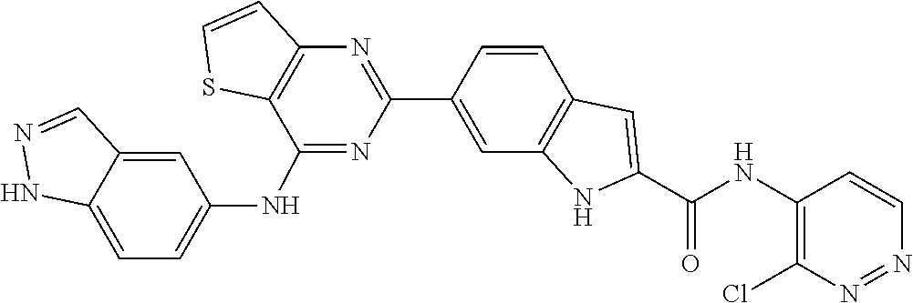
C1=CC2=C(C=C1C1=NC3=C(C(NC4=CC=C5NN=CC5=C4)=N1)SC=C3)NC(C(=O)NC1=C(Cl)N=NC=C1)=C2
